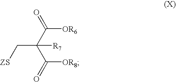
C([OR8])(C(C([OR6])=O)(C[ZS])[R7])=O
